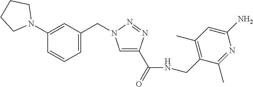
C1=C(CN2C=C(C(=O)NCC3=C(C)C=C(N)N=C3C)N=N2)C=C(N2CCCC2)C=C1
